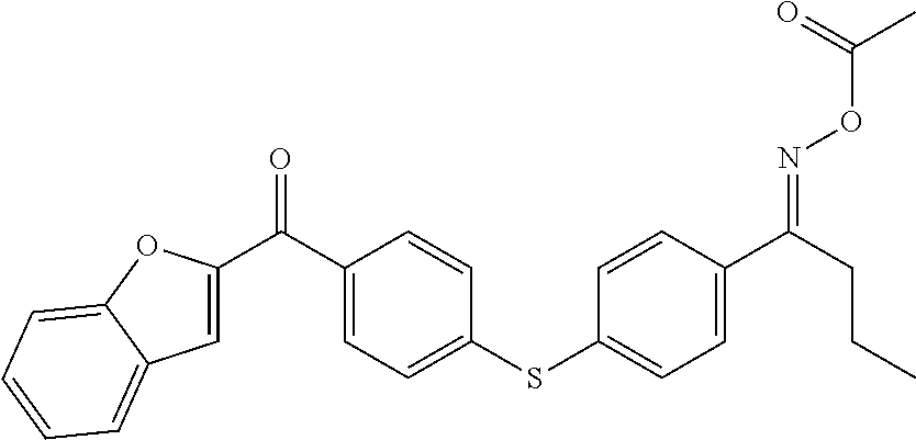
C1(C(C2=CC3=CC=CC=C3O2)=O)=CC=C(SC2=CC=C(C(CCC)=NOC(C)=O)C=C2)C=C1
